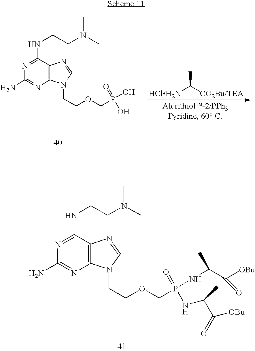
C1(N)=NC2=C(C(NCCN(C)C)=N1)N=CN2CCOCP(=O)(NC(C([OBu])=O)C)NC(C(=O)[OBu])C.C1(N)=NC2=C(C(NCCN(C)C)=N1)N=CN2CCOCP(=O)(O)O.[HClH2N]C([CO2Bu/TEA])C
